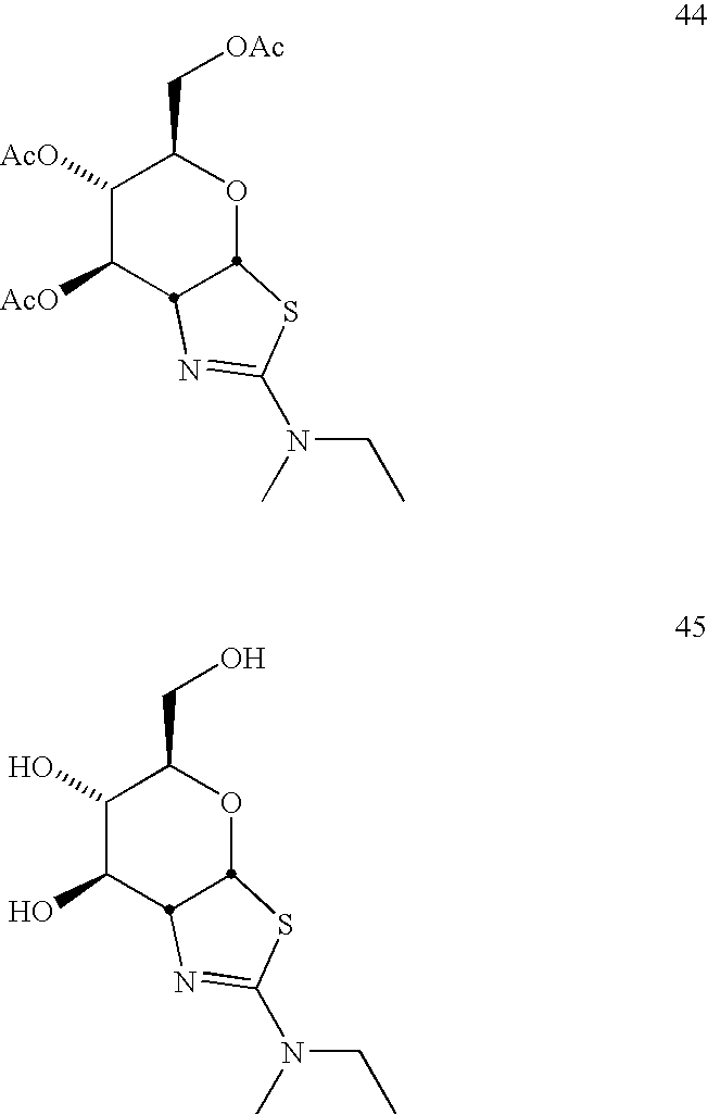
C1([AcO])C([AcO])C2N=C(N(CC)C)SC2OC1C[OAc].C1(O)C(O)C2N=C(N(CC)C)SC2OC1CO
